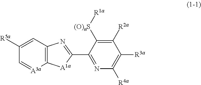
C1([R5a])=CC2=C([A3a]=C1)[A1a]C(C1=NC([R4a])=C([R3a])C([R2a])=C1[(O)nS][R1a])=N2
